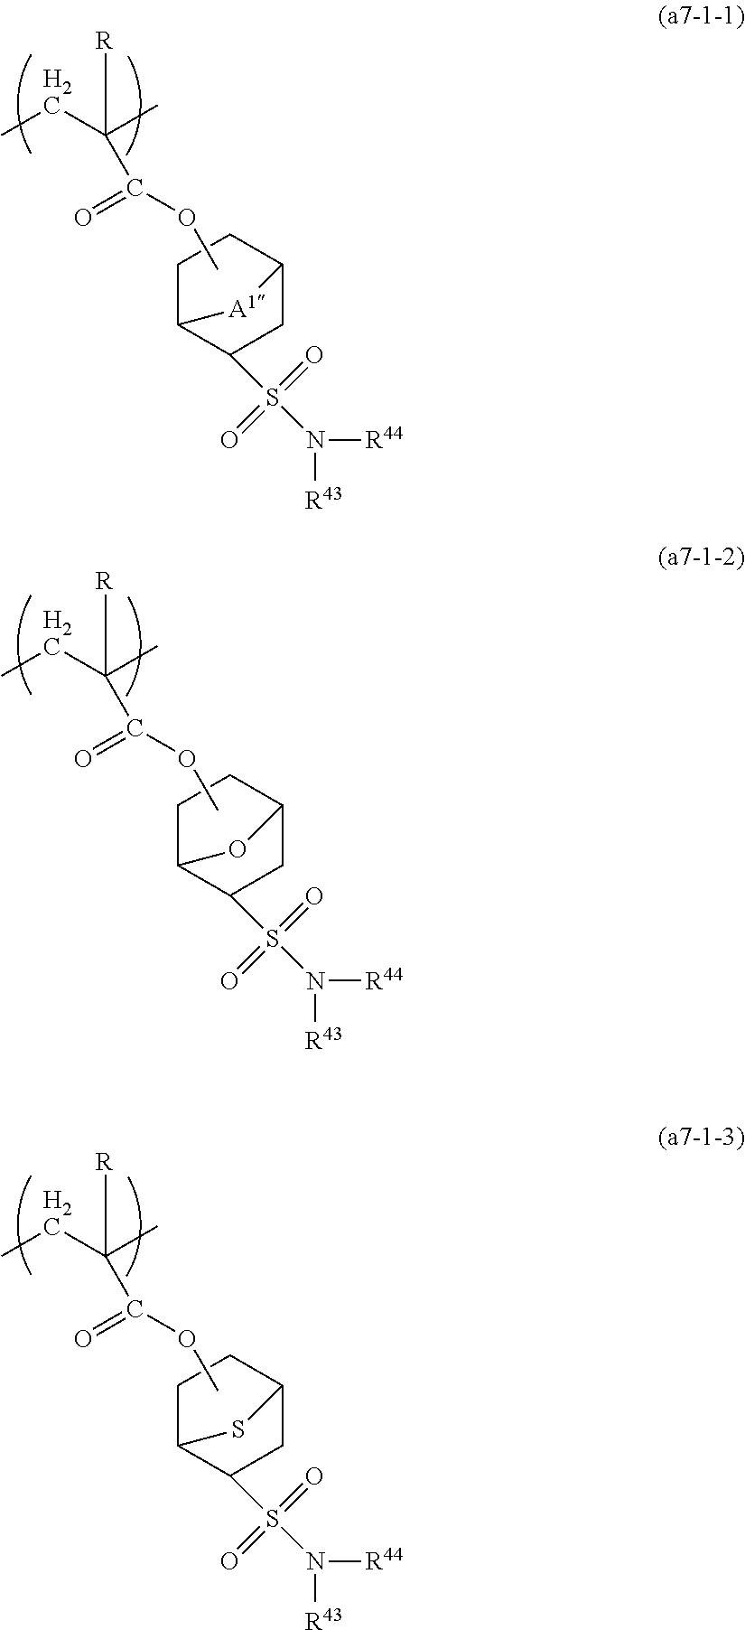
CCC([R])(C)C(=O)OC.C1C2C(S(=O)(=O)N([R44])[R43])CC(C1)[A1]2.CCC([R])(C)C(=O)OC.C1C2C(S(=O)(=O)N([R44])[R43])CC(C1)O2.CCC([R])(C)C(=O)OC.C1C2C(S(=O)(=O)N([R44])[R43])CC(C1)S2
